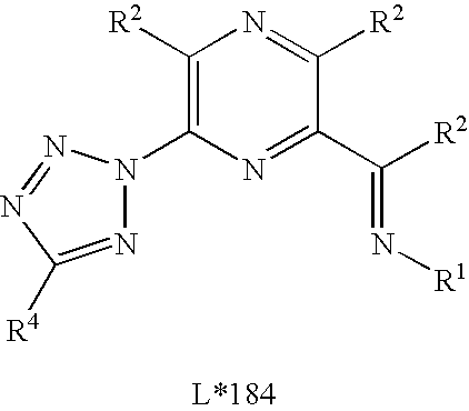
C1([R2])=C(N2N=C([R4])N=N2)N=C(C([R2])=N[R1])C([R2])=N1
